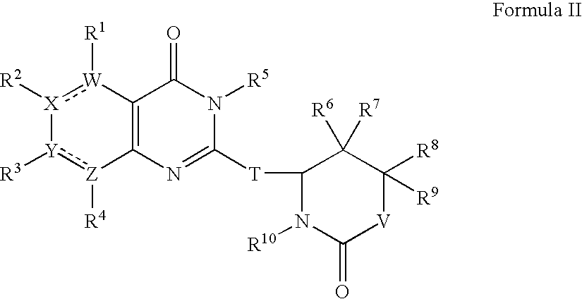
[X]1([R2]):[W]([R1])C2=C([Z]([R4]):[Y]1[R3])N=C([T]C1C([R6])([R7])C([R8])([R9])[V]C(=O)N1[R10])N([R5])C2=O
